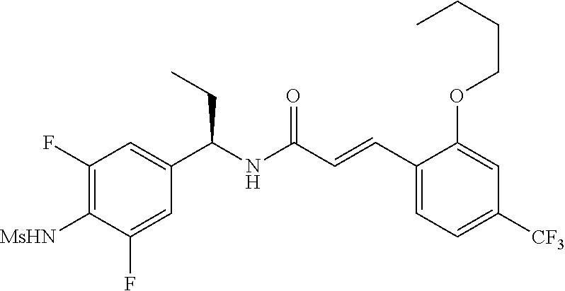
C1(F)=C([MsHN])C(F)=CC(C(NC(C=CC2=CC=C([CF3])C=C2OCCCC)=O)CC)=C1
